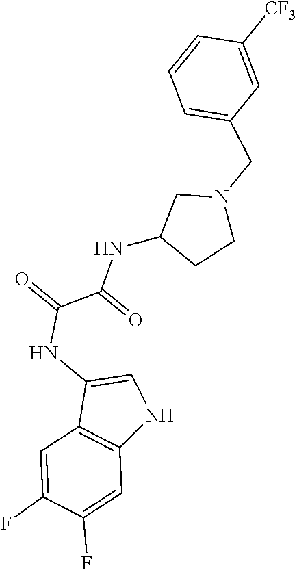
C1=CC([CF3])=CC(CN2CC(NC(C(NC3=CNC4=C3C=C(F)C(F)=C4)=O)=O)CC2)=C1
